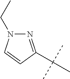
N1=C(C(C)(C)C)C=CN1CC
